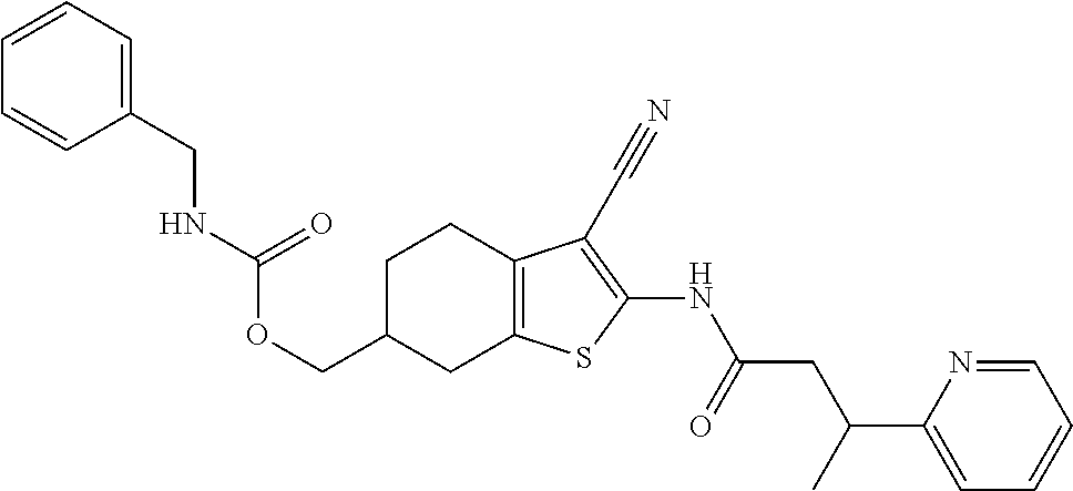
C(C1CC2=C(CC1)C(C#N)=C(NC(CC(C1=CC=CC=N1)C)=O)S2)OC(=O)NCC1=CC=CC=C1
